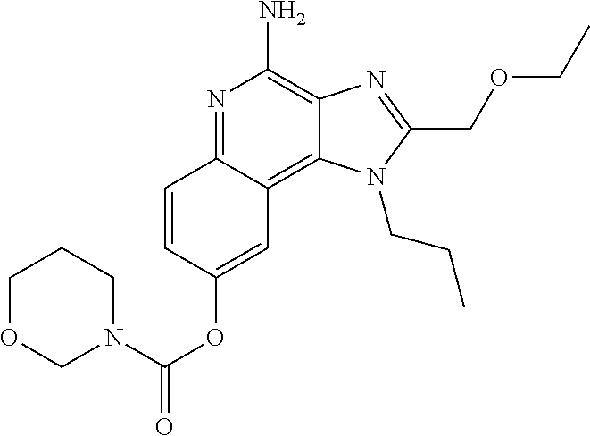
C1(OC(=O)N2CCCOC2)=CC2=C3C(=C(N)N=C2C=C1)N=C(COCC)N3CCC
